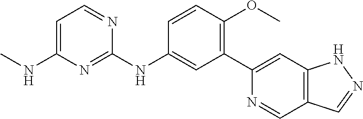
C1(C2=CC3=C(C=N2)C=NN3)=C(OC)C=CC(NC2=NC(NC)=CC=N2)=C1
